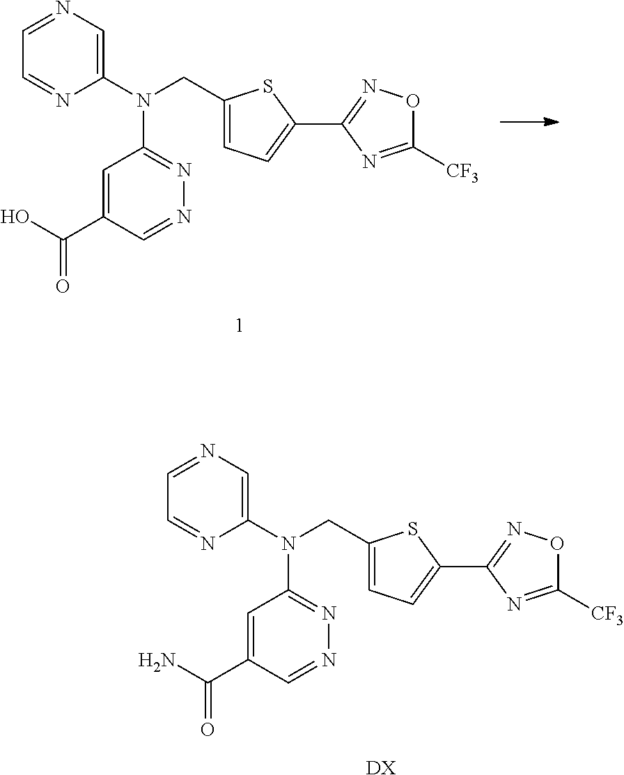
C1(N(C2=NN=CC(C(=O)O)=C2)CC2=CC=C(C3=NOC([CF3])=N3)S2)=CN=CC=N1.C1(N(C2=NN=CC(C(=O)N)=C2)CC2=CC=C(C3=NOC([CF3])=N3)S2)=CN=CC=N1.[DX]
